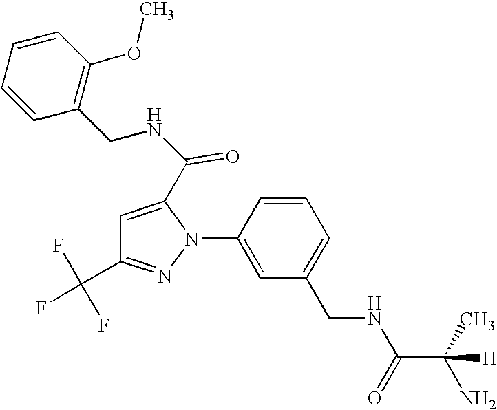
C1=CC(N2C(C(NCC3=C(OC)C=CC=C3)=O)=CC(C(F)(F)F)=N2)=CC(CNC(C(C)(N)[H])=O)=C1
